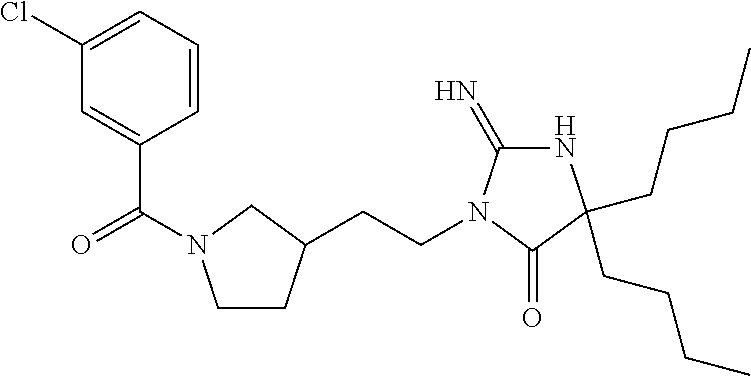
C1CC(CCN2C(=N)NC(CCCC)(CCCC)C2=O)CN1C(=O)C1=CC(Cl)=CC=C1
